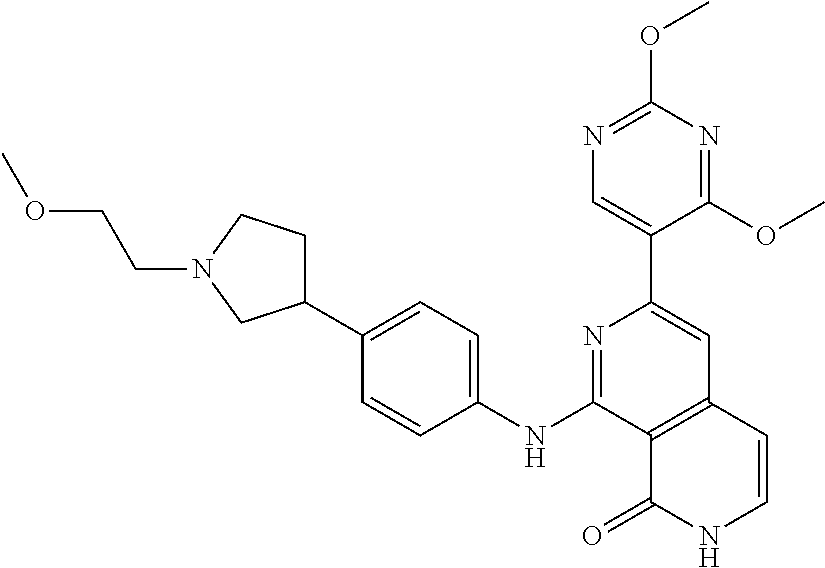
C12=C(C=CNC1=O)C=C(C1=CN=C(OC)N=C1OC)N=C2NC1=CC=C(C2CCN(CCOC)C2)C=C1
